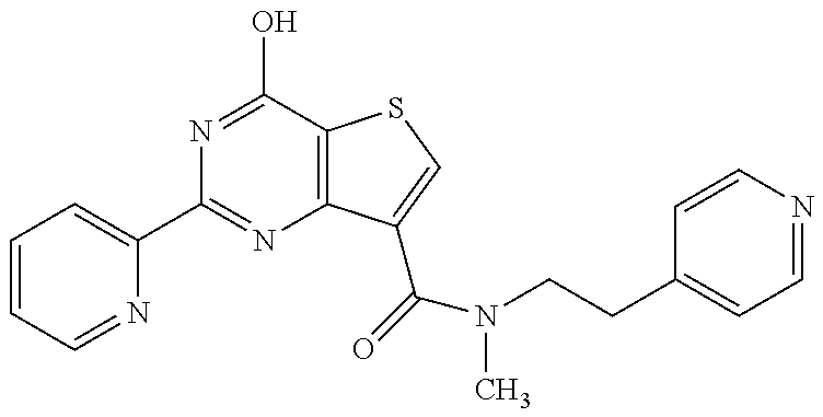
C1(C2=NC3=C(C(O)=N2)SC=C3C(=O)N(CCC2=CC=NC=C2)C)=CC=CC=N1
